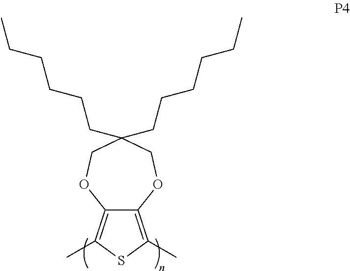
C12=C(C)SC(C)=C1OCC(CCCCCC)(CCCCCC)CO2
